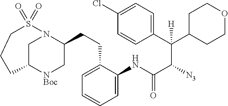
C1=C(NC(C(C(C2=CC=C(Cl)C=C2)(C2CCOCC2)[H])[N3])=O)C(CCC2N3CC([NBoc]C2)CCCS3(=O)=O)=CC=C1
